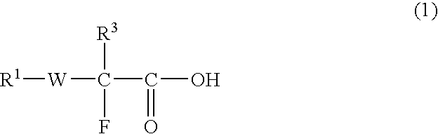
[R1][W]C(C(O)=O)([R3])F
